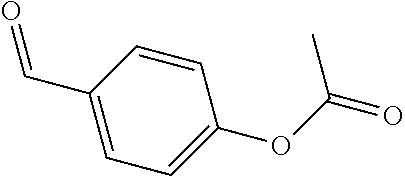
C1(C=O)=CC=C(OC(=O)C)C=C1
